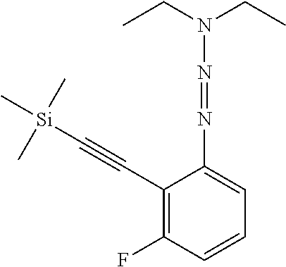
C1(C#C[Si](C)(C)C)=C(F)C=CC=C1N=NN(CC)CC
